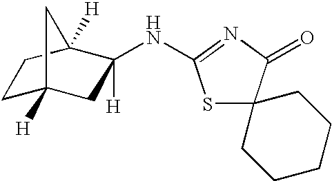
C1C2([H])CC(NC3=NC(=O)C4(S3)CCCCC4)([H])C([H])(C1)C2
